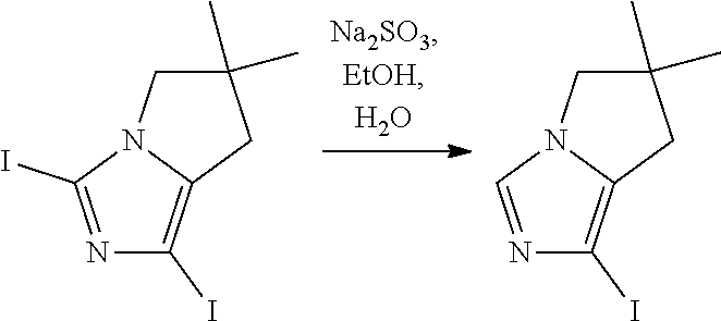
N1=C(I)N2C(=C1I)CC(C)(C)C2.N1=CN2C(=C1I)CC(C)(C)C2
